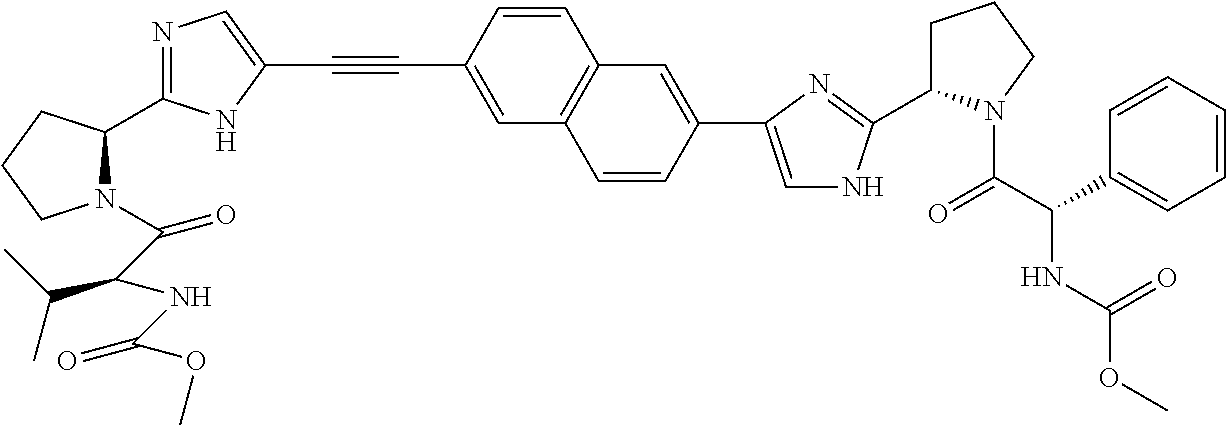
C1=CC(C#CC2=CN=C(C3N(C(C(NC(OC)=O)C(C)C)=O)CCC3)N2)=CC2=C1C=C(C1=CNC(C3CCCN3C(C(NC(OC)=O)C3=CC=CC=C3)=O)=N1)C=C2
